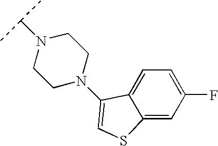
C12=CC(F)=CC=C1C(N1CCN(C(C)C)CC1)=CS2
